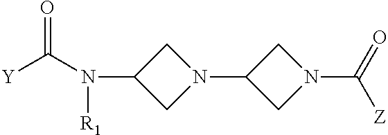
[Y]C(N(C1CN(C2CN(C(=O)[Z])C2)C1)[R1])=O
